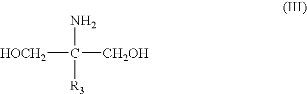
[HOCH2]C(N)([CH2OH])[R3]
